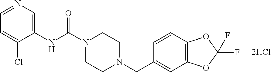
N1(C(NC2=CN=CC=C2Cl)=O)CCN(CC2=CC3=C(C=C2)OC(F)(F)O3)CC1.[2HCl]
